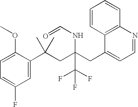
C1=C(C(CC(CC2=CC=NC3=C2C=CC=C3)(NC=O)C(F)(F)F)(C)C)C(OC)=CC=C1F
